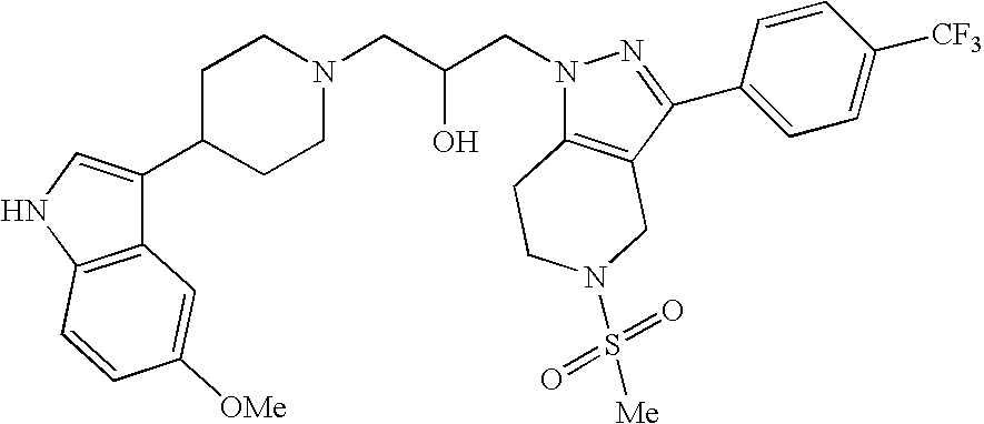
C1C(C2=CNC3=C2C=C([OMe])C=C3)CCN(CC(CN2C3=C(C(C4=CC=C([CF3])C=C4)=N2)CN(S(=O)(=O)[Me])CC3)O)C1
